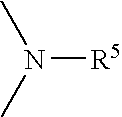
N([R5])(C)C
